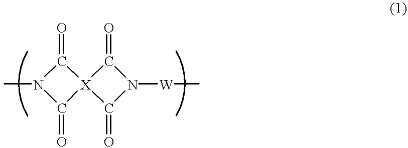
C1(=O)N(C)C(=O)[X]12C(=O)N([W]C)C2=O
